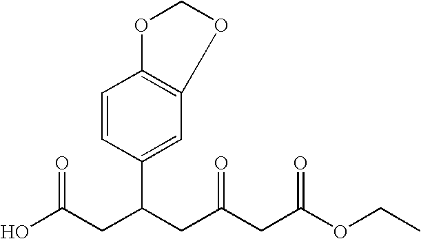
C(CC(O)=O)(CC(CC(OCC)=O)=O)C1=CC2=C(OCO2)C=C1
